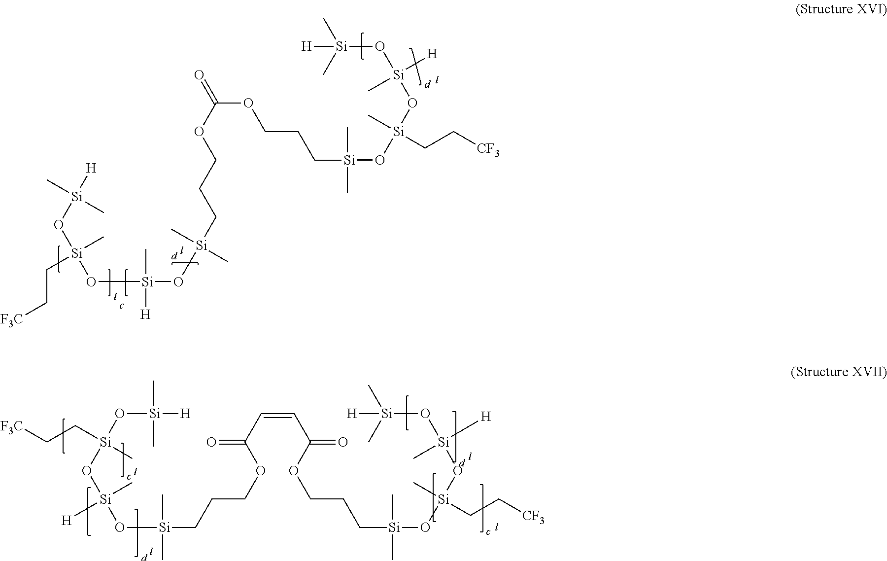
[F3C]CC[Si](C)(O[Si]([H])(C)C)O[Si](C)([H])O[Si](CCCOC(=O)OCCC[Si](O[Si](O[Si](O[Si](C)(C)[H])([H])C)(C)CC[CF3])(C)C)(C)C.[F3C]CC[Si](C)(O[Si]([H])(C)C)O[Si](O[Si](CCCOC(C=CC(OCCC[Si](O[Si](O[Si]([H])(C)O[Si]([H])(C)C)(C)CC[CF3])(C)C)=O)=O)(C)C)(C)[H]
